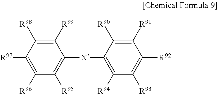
C1([R99])=C([R98])C([R97])=C([R96])C([R95])=C1[X]C1=C([R94])C([R93])=C([R92])C([R91])=C1[R90]
